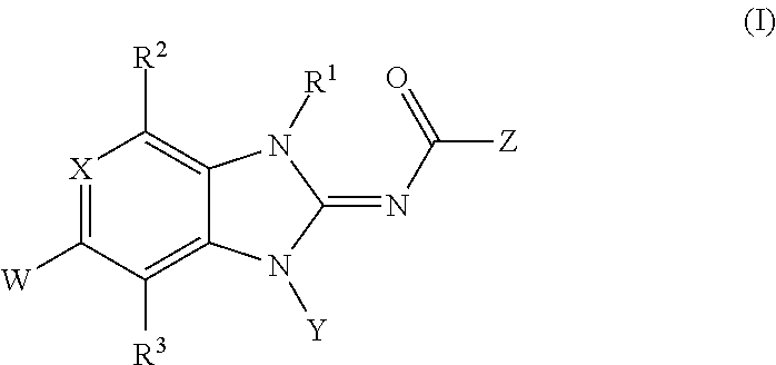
[X]1=C([W])C([R3])=C2C(=C1[R2])N([R1])C(=NC([Z])=O)N2[Y]
